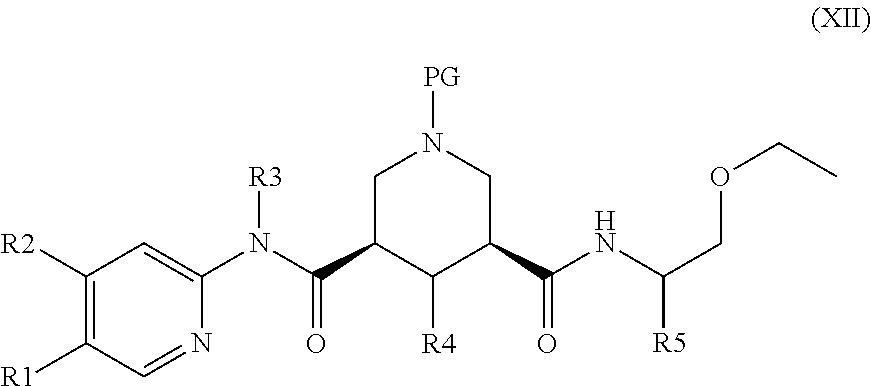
C1C(C(N(C2=CC([R2])=C([R1])C=N2)[R3])=O)C([R4])C(C(NC(COCC)[R5])=O)CN1[PG]
